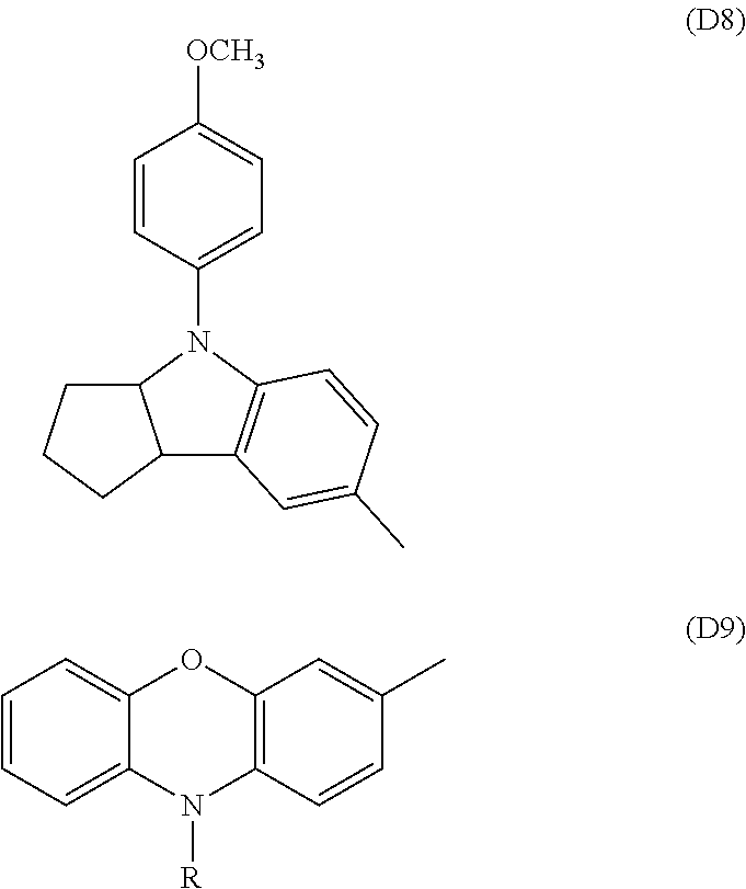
C1=CC(N2C3C(C4=C2C=CC(C)=C4)CCC3)=CC=C1[OCH3].C1=CC=C2C(=C1)OC1=C(N2[R])C=CC(C)=C1
